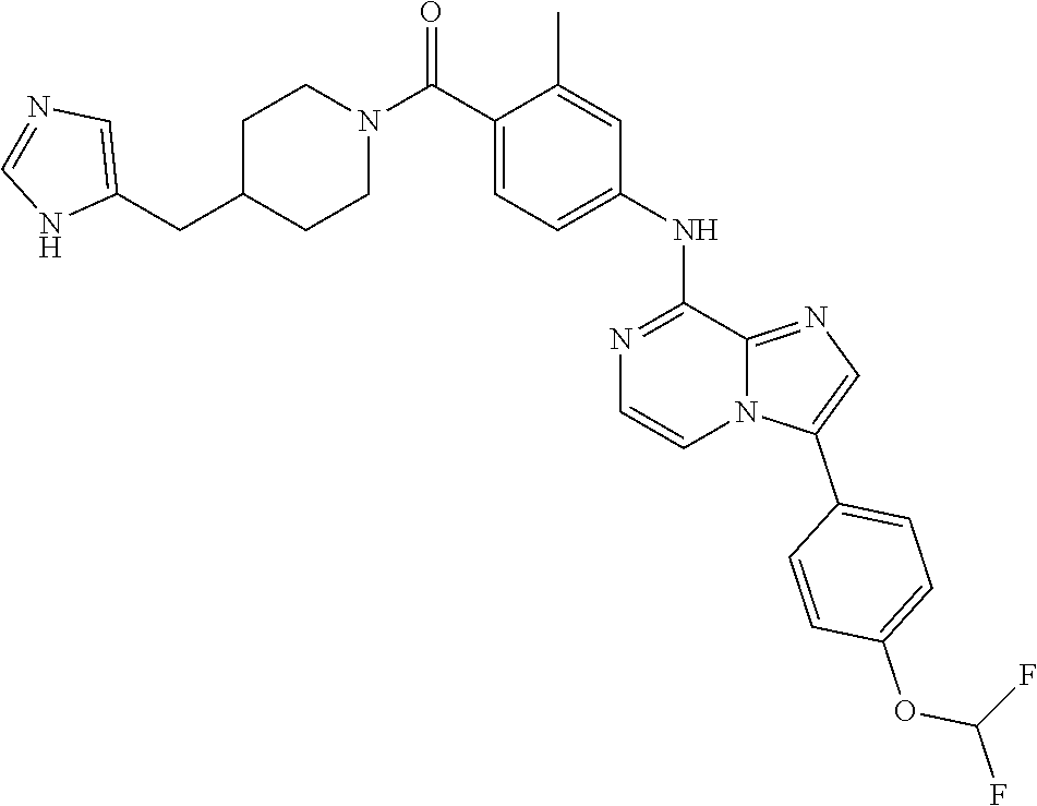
C1(C(N2CCC(CC3=CN=CN3)CC2)=O)=CC=C(NC2=NC=CN3C2=NC=C3C2=CC=C(OC(F)F)C=C2)C=C1C
